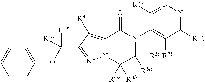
C12=C([R3])C(C([R1b])([R1a])OC3=CC=CC=C3)=NN1C([R4a])([R4b])C([R5b])([R5a])N(C1=C([R7b])C([R7c])=NN=C1[R7a])C2=O
